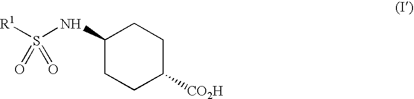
C1(NS([R1])(=O)=O)CCC([CO2H])CC1
